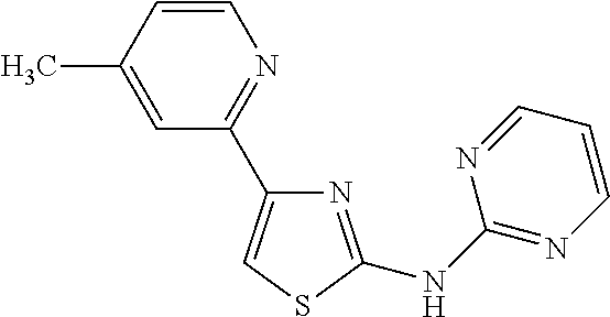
N1=C(NC2=NC=CC=N2)SC=C1C1=NC=CC(C)=C1
